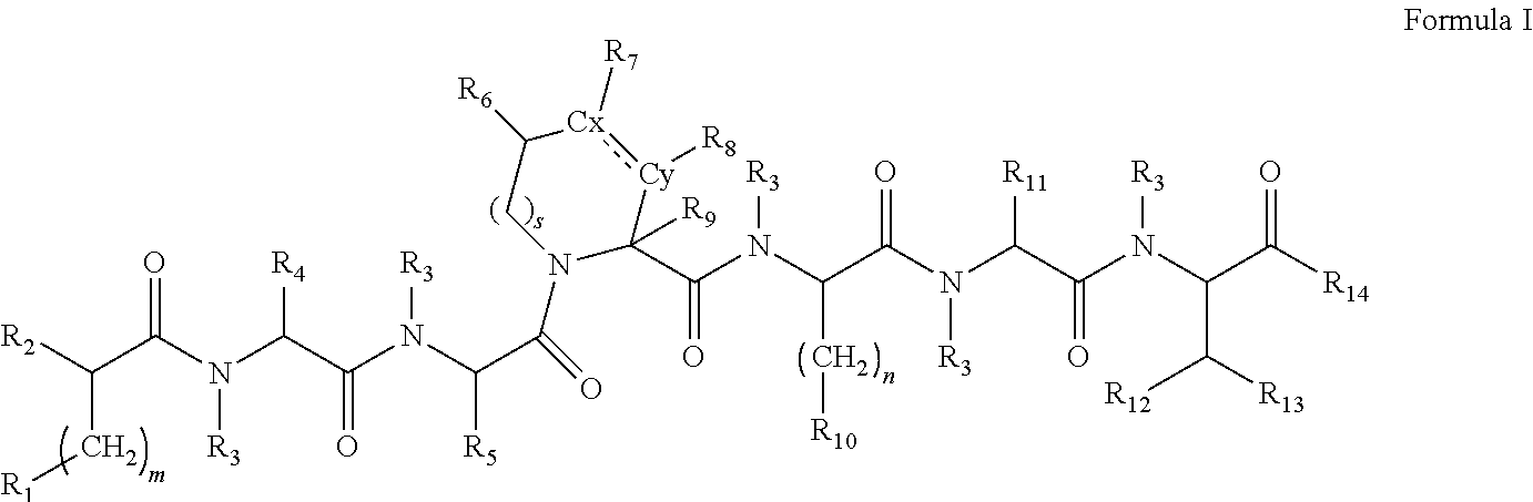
[R2]C(C(N(C(C(N(C(C(N1C(C(=O)N(C(C[R10])C(=O)N(C(C(=O)N(C(C([R12])[R13])C(=O)[R14])[R3])[R11])[R3])[R3])([R9])[Cy]([R8]):[Cx]([R7])C([R6])C1)=O)[R5])[R3])=O)[R4])[R3])=O)C[R1]
